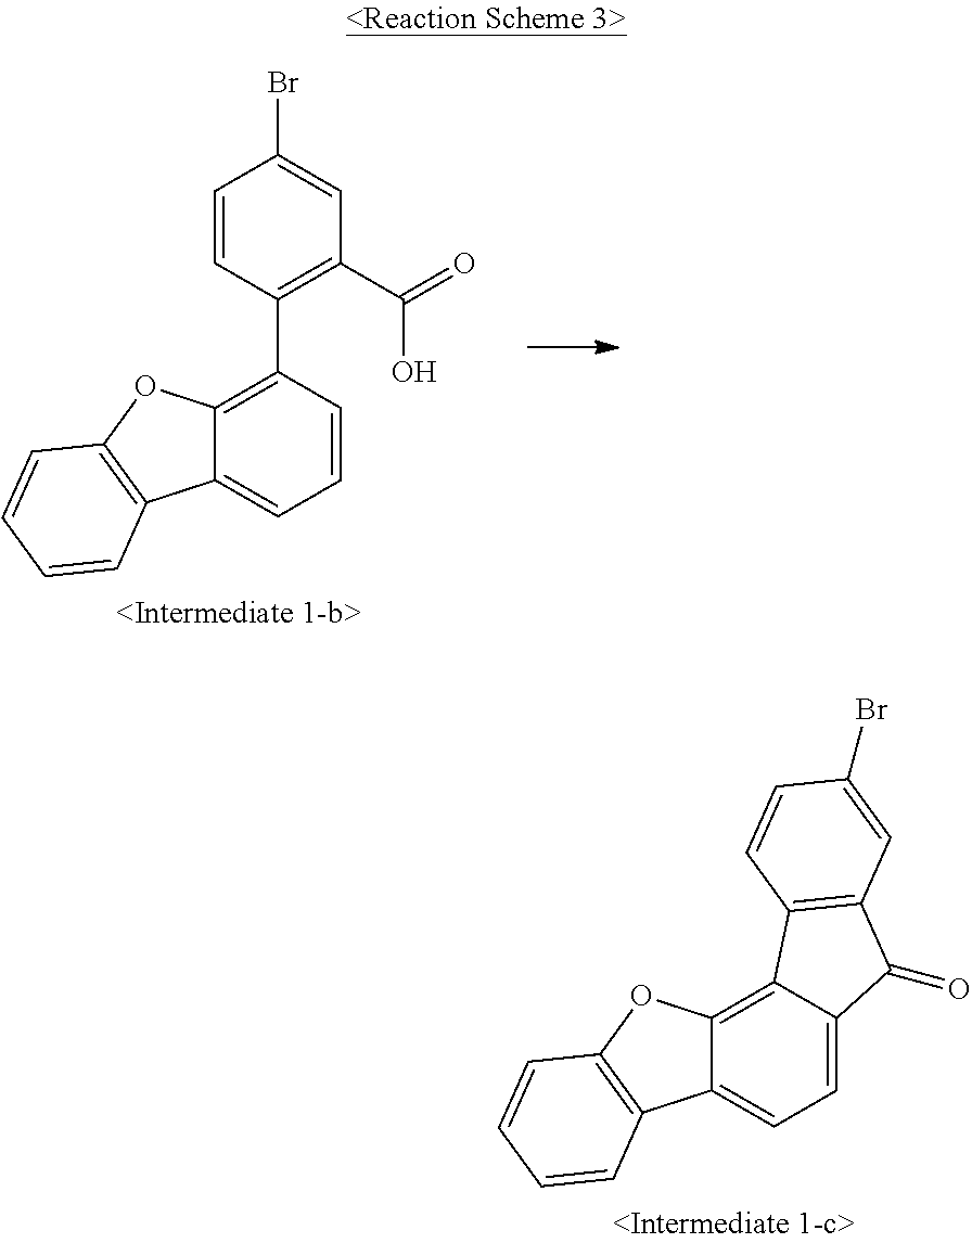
C1=CC(C2=C3C(=CC=C2)C2=C(O3)C=CC=C2)=C(C(=O)O)C=C1Br.C12=C3C(=CC=C1C(=O)C1=C2C=CC(Br)=C1)C1=C(O3)C=CC=C1
